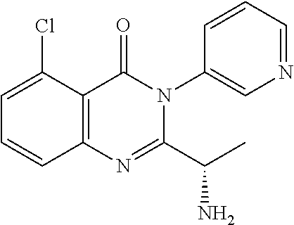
C1=CC=C(Cl)C2=C1N=C(C(C)N)N(C1=CN=CC=C1)C2=O
